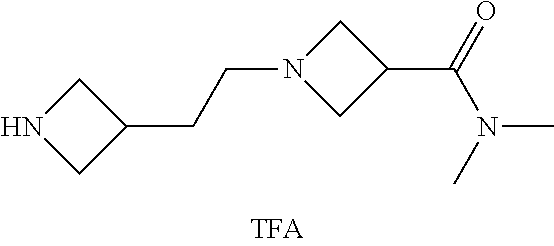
N1CC(CCN2CC(C(=O)N(C)C)C2)C1
